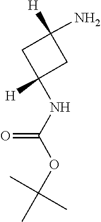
O(C(C)(C)C)C(NC1([H])CC([H])(N)C1)=O
